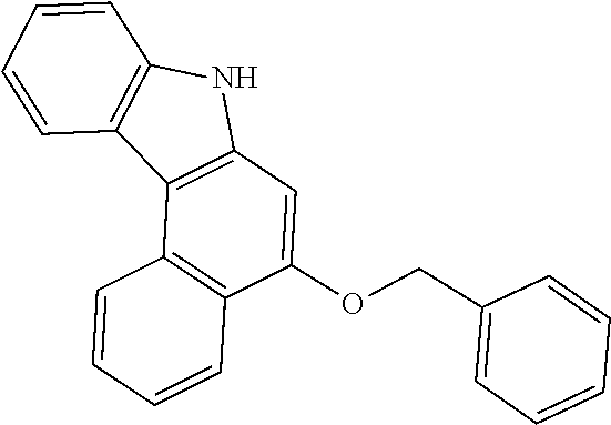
C1=CC2=C(C=C1)C1=C(N2)C=C(OCC2=CC=CC=C2)C2=C1C=CC=C2
